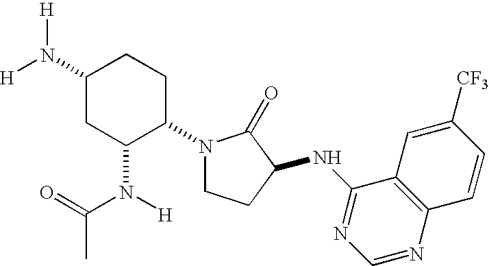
C1(N([H])[H])CC(N([H])C(=O)C)C(N2CCC(NC3=NC=NC4=C3C=C([CF3])C=C4)C2=O)CC1
